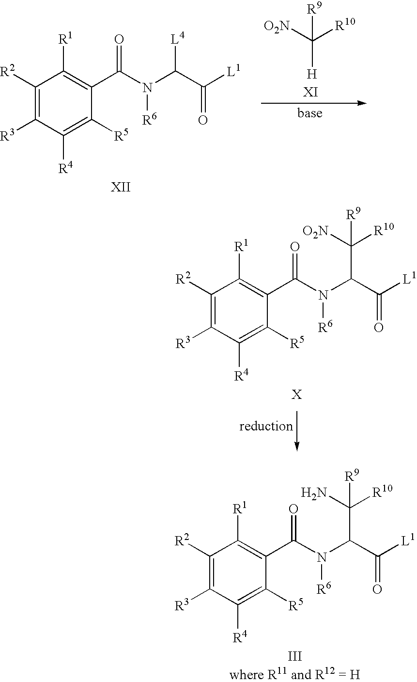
C1([R2])=C([R3])C([R4])=C([R5])C(C(N(C(C([L1])=O)C(N)([R10])[R9])[R6])=O)=C1[R1].C1([R2])=C([R3])C([R4])=C([R5])C(C(N(C(C([L1])=O)C([O2N])([R10])[R9])[R6])=O)=C1[R1].[O2N]C([R10])([R9])[H].C1([R2])=C([R3])C([R4])=C([R5])C(C(N(C(C([L1])=O)[L4])[R6])=O)=C1[R1]
